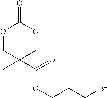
O1CC(C)(C(OCCCBr)=O)COC1=O
